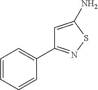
C1=CC=CC(C2=NSC(N)=C2)=C1
